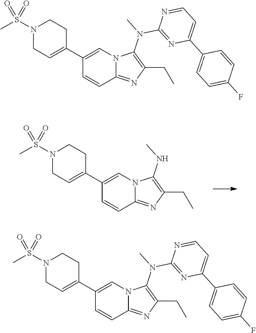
C1(C2=CCN(S(C)(=O)=O)CC2)=CN2C(=NC(CC)=C2NC)C=C1.C1(C2=CCN(S(C)(=O)=O)CC2)=CN2C(=NC(CC)=C2N(C)C2=NC(C3=CC=C(F)C=C3)=CC=N2)C=C1.C1(C2=CCN(S(C)(=O)=O)CC2)=CN2C(=NC(CC)=C2N(C)C2=NC(C3=CC=C(F)C=C3)=CC=N2)C=C1
